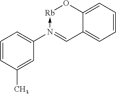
C1=CC=C2C(=C1)C=N(C1=CC=CC(C)=C1)->[Rb]O2
